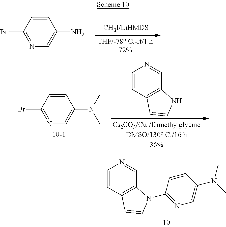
C1=CC(Br)=NC=C1N.C1=CC(Br)=NC=C1N(C)C.C1=CC2=C(C=N1)NC=C2.C1=CC2=C(C=N1)N(C1=NC=C(N(C)C)C=C1)C=C2
